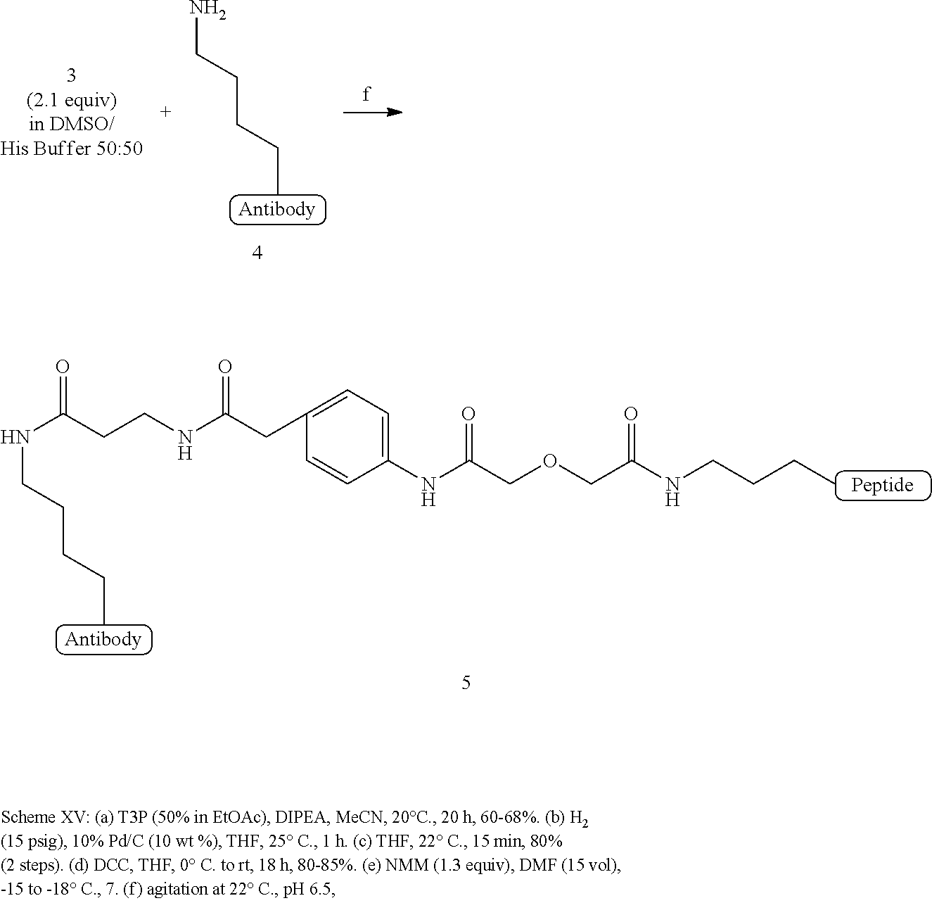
N(CCCCC)C(=O)CCNC(CC1=CC=C(NC(COCC(NCCCC)=O)=O)C=C1)=O.NCCCCC
